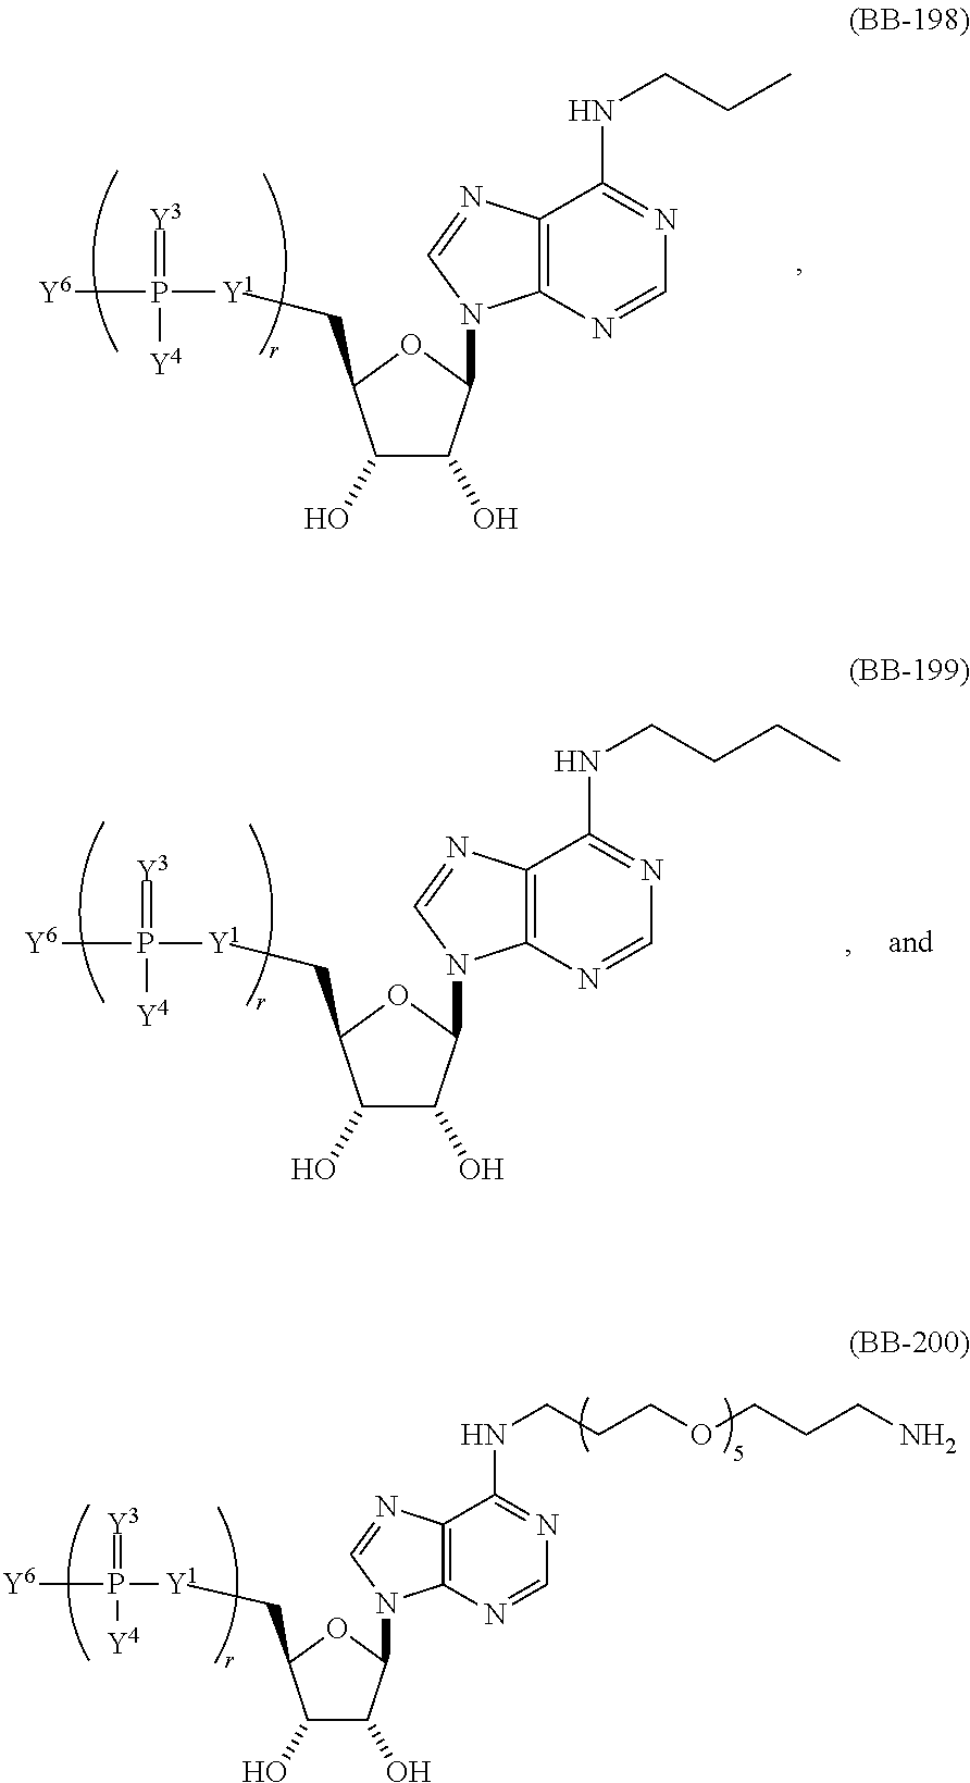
C1(O)C(O)C(N2C3=C(C(NCCC)=NC=N3)N=C2)OC1C[Y1]P([Y6])(=[Y3])[Y4].C1(O)C(O)C(N2C3=C(C(NCCCC)=NC=N3)N=C2)OC1C[Y1]P([Y6])(=[Y3])[Y4].C1(O)C(O)C(N2C3=C(C(NCCCOCCCN)=NC=N3)N=C2)OC1C[Y1]P([Y6])(=[Y3])[Y4]
